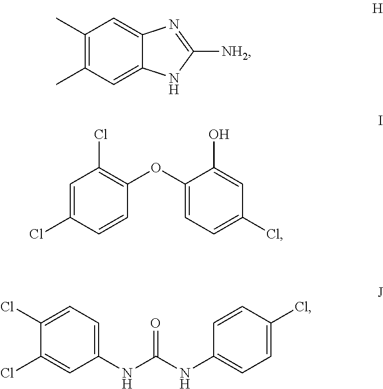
C1(C)=C(C)C=C2C(=C1)N=C([NH2])N2.C1=C(Cl)C=CC(OC2=CC=C(Cl)C=C2O)=C1Cl.C1(Cl)=CC=C(NC(=O)NC2=CC=C(Cl)C=C2)C=C1Cl
